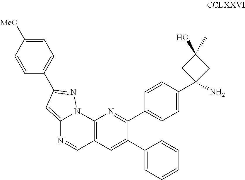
C12=CC(C3=CC=C([MeO])C=C3)=NN1C1=C(C=N2)C=C(C2=CC=CC=C2)C(C2=CC=C(C3(N)CC(O)(C)C3)C=C2)=N1
